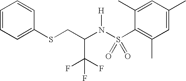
C1=CC=C(SCC(N(S(C2=C(C)C=C(C)C=C2C)(=O)=O)[H])C(F)(F)F)C=C1
